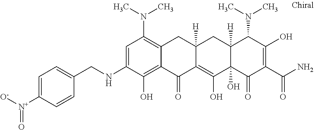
C12([H])C(O)(C(=O)C(C(N)=O)=C(O)C1N(C)C)C(O)=C1C([H])(C2)CC2=C(N(C)C)C=C(NCC3=CC=C([N+]([O-])=O)C=C3)C(O)=C2C1=O
